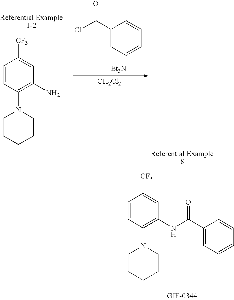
C1=CC(N2CCCCC2)=C(NC(C2=CC=CC=C2)=O)C=C1[CF3].C1=CC(N2CCCCC2)=C(N)C=C1[CF3].C1(C(Cl)=O)=CC=CC=C1.[CH2Cl2].[Et3N]
